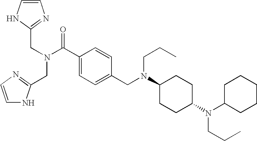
C1=CNC(CN(C(C2=CC=C(CN(C3CCC(N(C4CCCCC4)CCC)CC3)CCC)C=C2)=O)CC2=NC=CN2)=N1
